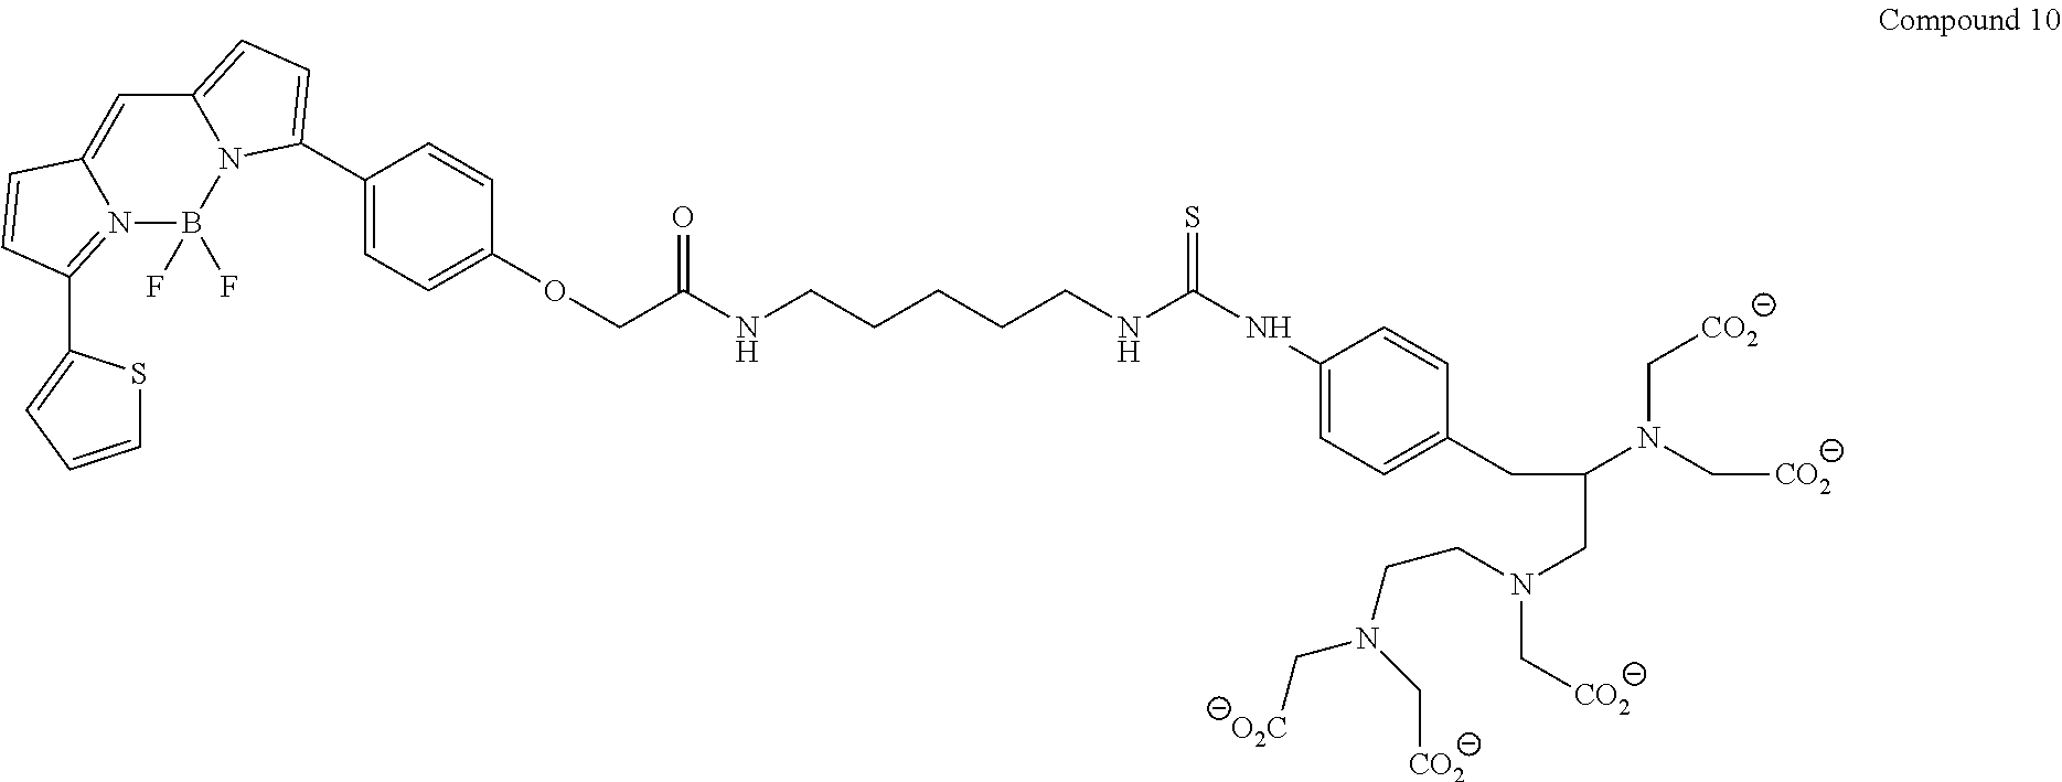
C12=CC=C(C3=CC=C(OCC(NCCCCCNC(=S)NC4=CC=C(CC(N(C[CO2])C[CO2])CN(CCN(C[CO2])C[O2C])C[CO2])C=C4)=O)C=C3)N1B(F)(F)N1=C(C3=CC=CS3)C=CC1=C2
